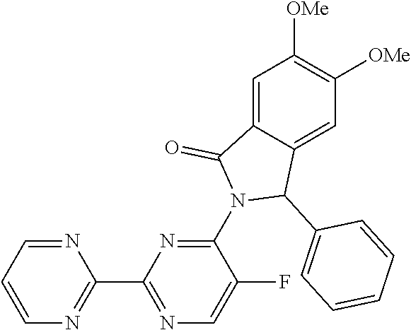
C1=C2C(=CC([OMe])=C1[OMe])C(C1=CC=CC=C1)N(C1=NC(C3=NC=CC=N3)=NC=C1F)C2=O
